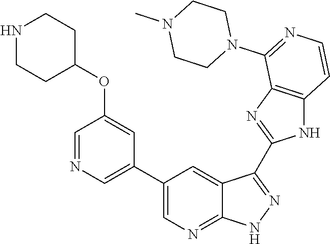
C1=NC=C(C2=CN=C3C(=C2)C(C2=NC4=C(N2)C=CN=C4N2CCN(C)CC2)=N[N H]3)C=C1OC1CCNCC1
